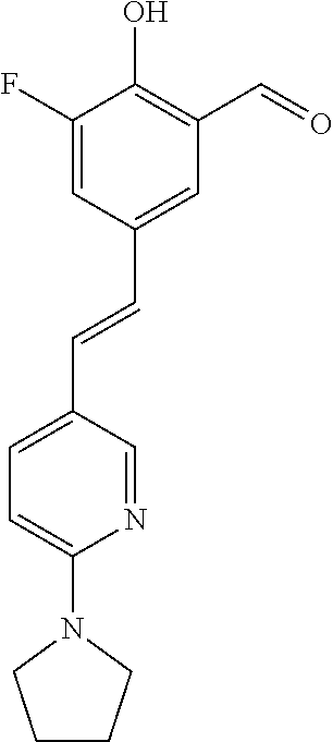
C1=C(F)C(O)=C(C=O)C=C1C=CC1=CC=C(N2CCCC2)N=C1
